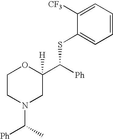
C1CN(C([Ph])C)CC(C([Ph])SC2=CC=CC=C2[CF3])([H])O1
